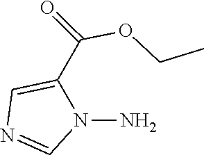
CCOC(C1=CN=CN1N)=O
